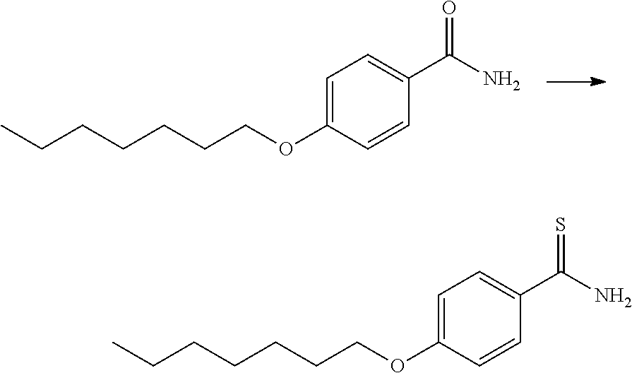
C1=C(OCCCCCCC)C=CC(C(N)=O)=C1.C1=C(OCCCCCCC)C=CC(C(N)=S)=C1
